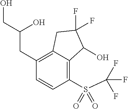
C1(S(=O)(C(F)(F)F)=O)=C2C(=C(CC(O)CO)C=C1)CC(F)(F)C2O
